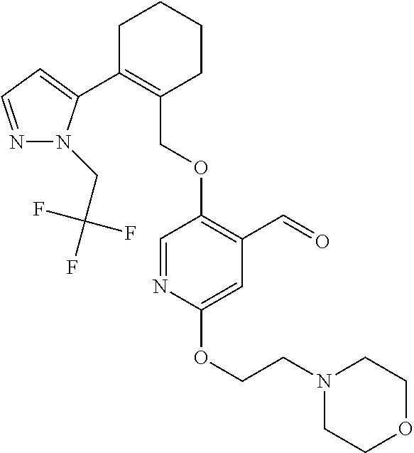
C1C(C2=CC=NN2CC(F)(F)F)=C(COC2=C(C=O)C=C(OCCN3CCOCC3)N=C2)CCC1
